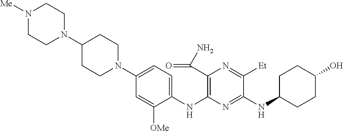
C1(NC2=C(C(N)=O)N=C([Et])C(NC3CCC(O)CC3)=N2)=CC=C(N2CCC(N3CCN([Me])CC3)CC2)C=C1[OMe]
